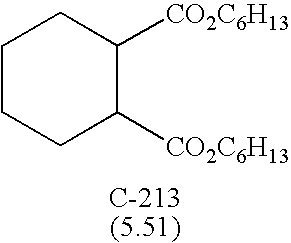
C1CCC([CO2C6H13])C([CO2C6H13])C1
